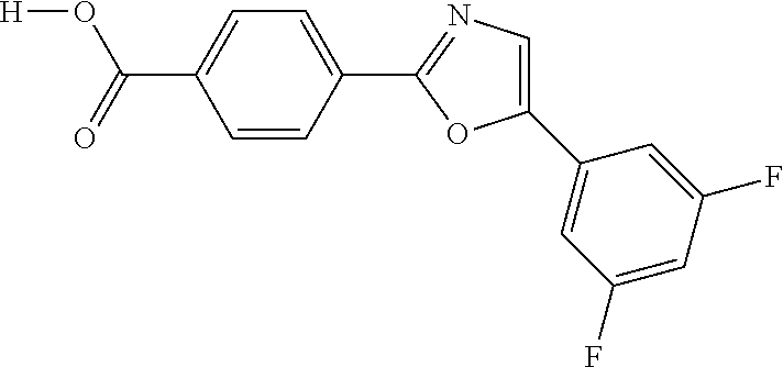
[H]OC(=O)C1=CC=C(C2=NC=C(C3=CC(F)=CC(F)=C3)O2)C=C1
